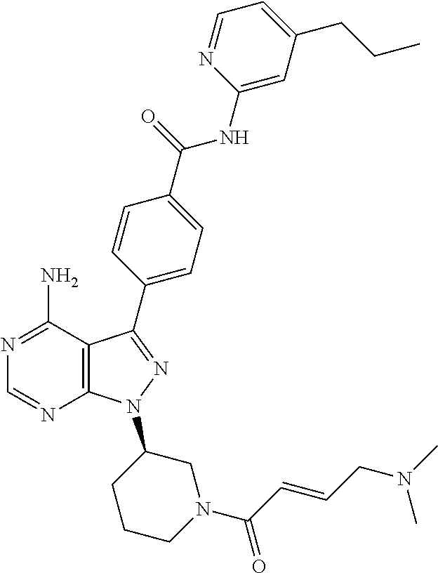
N1=C(N)C2=C(N=C1)N(C1CCCN(C(C=CCN(C)C)=O)C1)N=C2C1=CC=C(C(NC2=CC(CCC)=CC=N2)=O)C=C1
